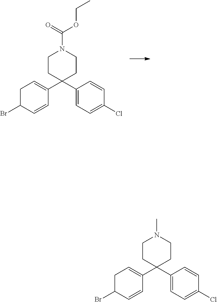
C1C(Br)C=CC(C2(C3=CC=C(Cl)C=C3)CCN(C(=O)OCC)CC2)=C1.C1C(Br)C=CC(C2(C3=CC=C(Cl)C=C3)CCN(C)CC2)=C1
